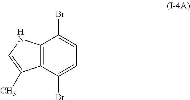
C12=C(C(Br)=CC=C1Br)C(C)=CN2
